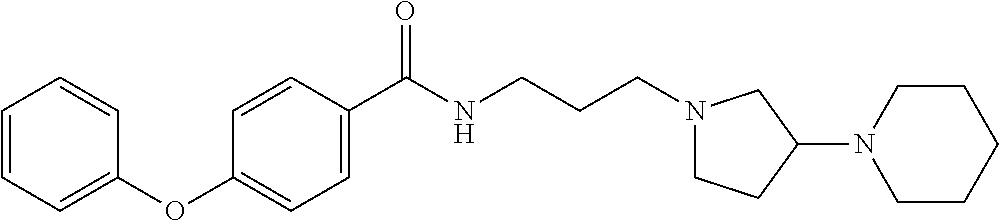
C1=CC=C(OC2=CC=C(C(NCCCN3CCC(N4CCCCC4)C3)=O)C=C2)C=C1
